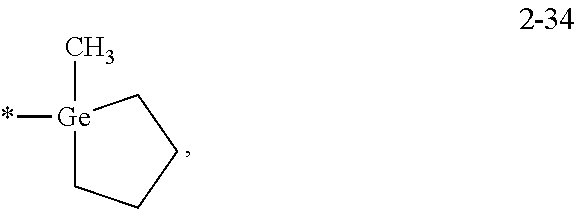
[Ge]1(*)(C)CCCC1
